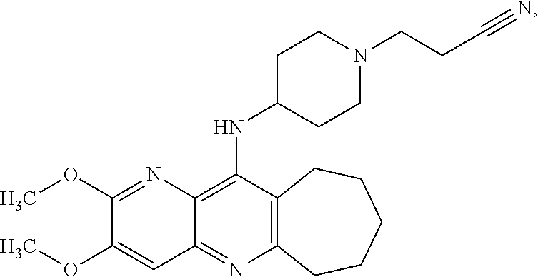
C12=C(N=C3C(=C1NC1CCN(CCC#N)CC1)N=C(OC)C(OC)=C3)CCCCC2
